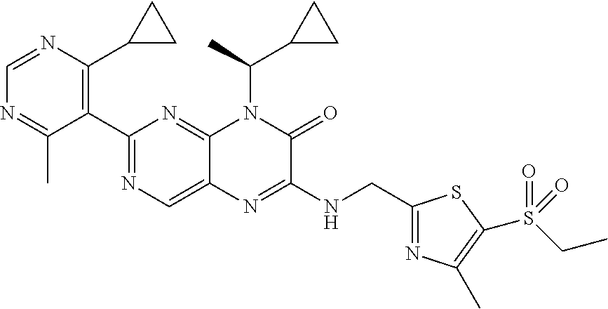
C1=NC(C2CC2)=C(C2=NC=C3C(=N2)N(C(C2CC2)C)C(=O)C(NCC2=NC(C)=C(S(=O)(CC)=O)S2)=N3)C(C)=N1
